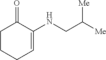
C1CCC=C(NCC([Me])[Me])C1=O
